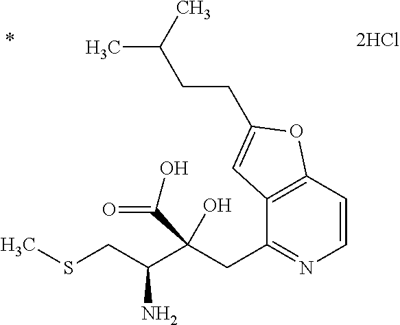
C12=C(C=CN=C1CC(C(CSC)N)(O)C(O)=O)OC(CCC(C)C)=C2
